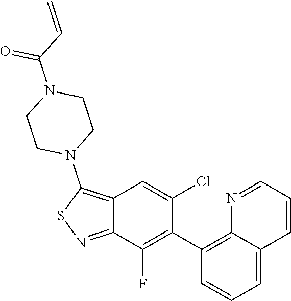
C1(C2=C(F)C3=NSC(N4CCN(C(C=C)=O)CC4)=C3C=C2Cl)=C2C(=CC=C1)C=CC=N2
